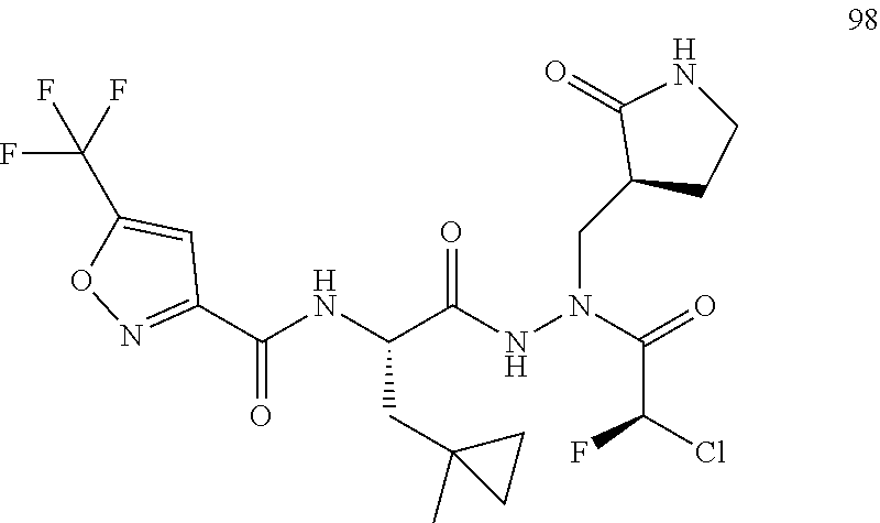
C(C(NN(C(=O)C(Cl)F)CC1CCNC1=O)=O)(NC(C1=NOC(C(F)(F)F)=C1)=O)CC1(C)CC1
